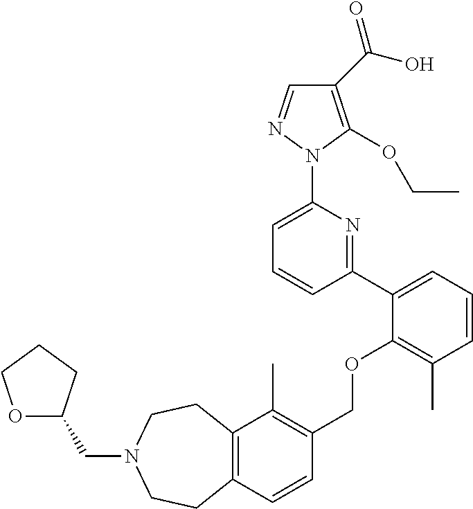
C1(C(O)=O)=C(OCC)N(C2=CC=CC(C3=CC=CC(C)=C3OCC3=C(C)C4=C(C=C3)CCN(CC3OCCC3)CC4)=N2)N=C1
